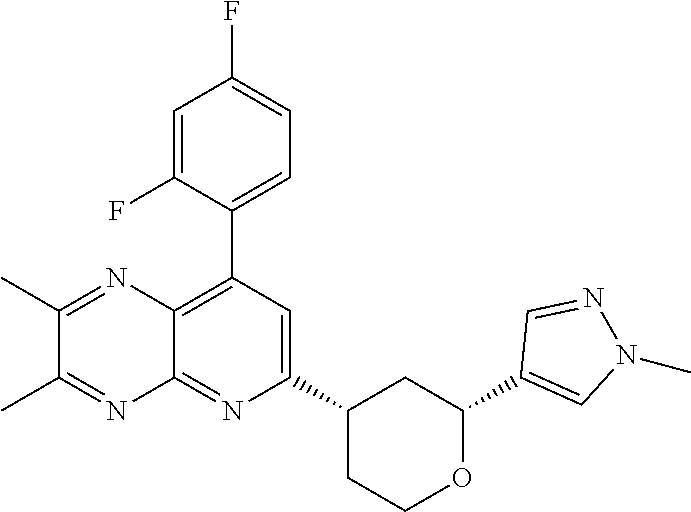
C1(C2=CN(C)N=C2)OCCC(C2=CC(C3=CC=C(F)C=C3F)=C3C(=N2)N=C(C)C(C)=N3)C1
